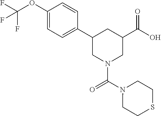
C1(OC(F)(F)F)=CC=C(C2CN(C(N3CCSCC3)=O)CC(C(O)=O)C2)C=C1
